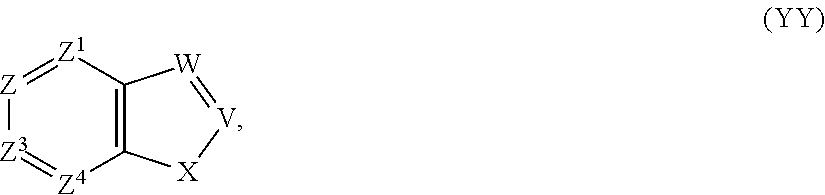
[Z]1=[Z1]C2=C([Z4]=[Z3]1)[X][V]=[W]2
